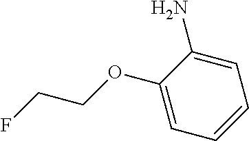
FCCOC1=CC=CC=C1N
